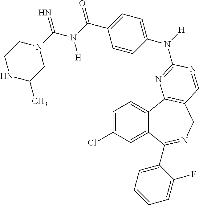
C1=C(Cl)C=C2C(=C1)C1=C(CN=C2C2=CC=CC=C2F)C=NC(N(C2=CC=C(C(N(C(N3CCNC(C)C3)=N)[H])=O)C=C2)[H])=N1
